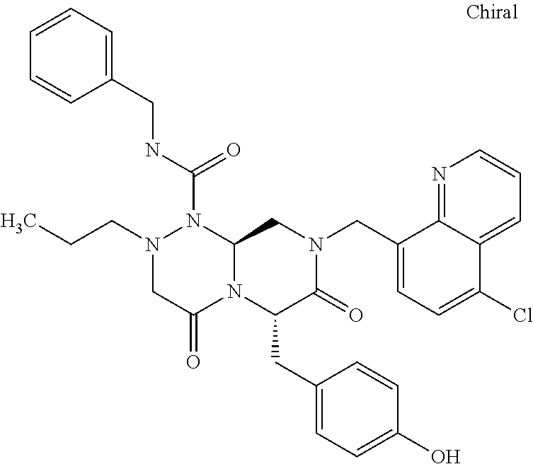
N1(CCC)CC(=O)N2C(N1C(NCC1=CC=CC=C1)=O)CN(CC1=CC=C(Cl)C3=CC=CN=C13)C(=O)C2CC1=CC=C(O)C=C1
